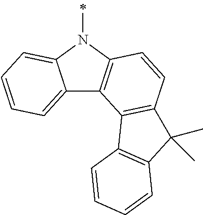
C12=CC=CC=C1N(C)C1=C2C2=C(C=C1)C(C)(C)C1=C2C=CC=C1
